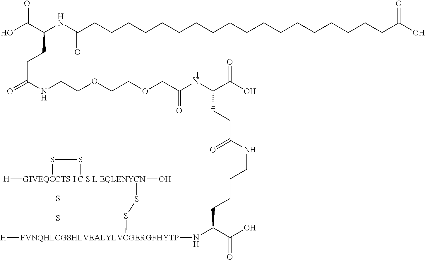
[GIVEQCCTS I C S L EQLENYCN]12([H])(O)(SS[FVNQHLCGSHLVEALYLVCGERGFHYTP]([H])(NC(C(O)=O)CCCCNC(CCC(NC(COCCOCCNC(=O)CCC(C(O)=O)NC(CCCCCCCCCCCCCCCCCCC(O)=O)=O)=O)C(O)=O)=O)SS1)SS2
